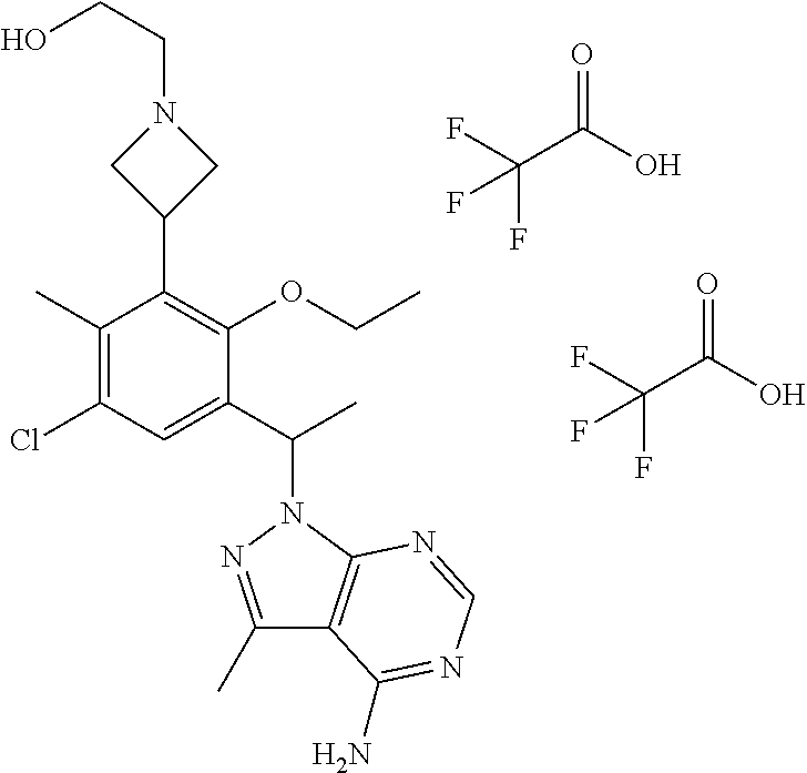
C1(C)=NN(C(C2=CC(Cl)=C(C)C(C3CN(CCO)C3)=C2OCC)C)C2=C1C(N)=NC=N2.FC(C(O)=O)(F)F.FC(C(O)=O)(F)F
